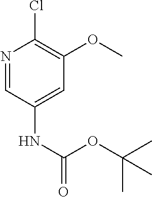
N1=CC(NC(=O)OC(C)(C)C)=CC(OC)=C1Cl
